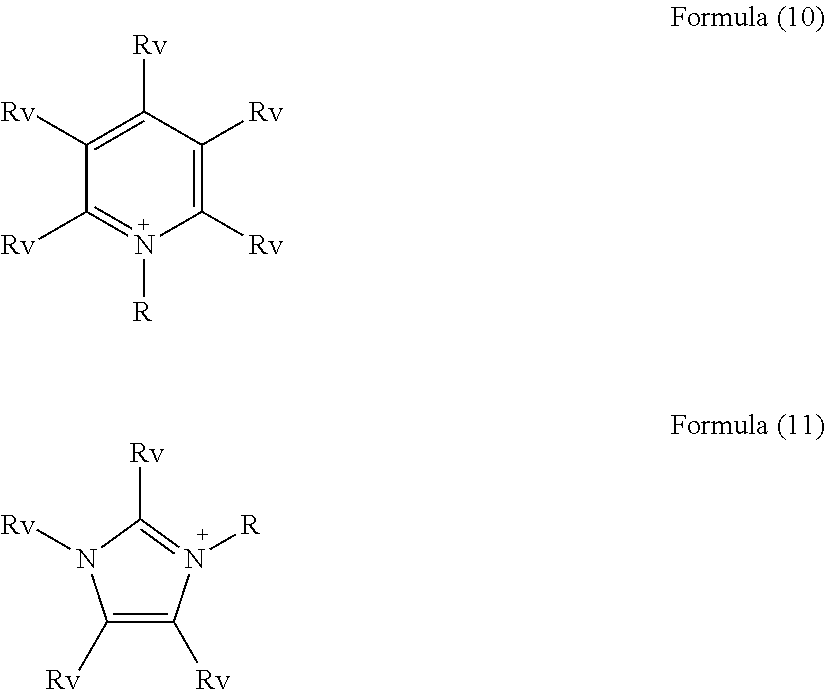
C1([Rv])=C([Rv])C([Rv])=C([Rv])N([R])=C1[Rv].C1([Rv])=C([Rv])N([R])=C([Rv])N1[Rv]
